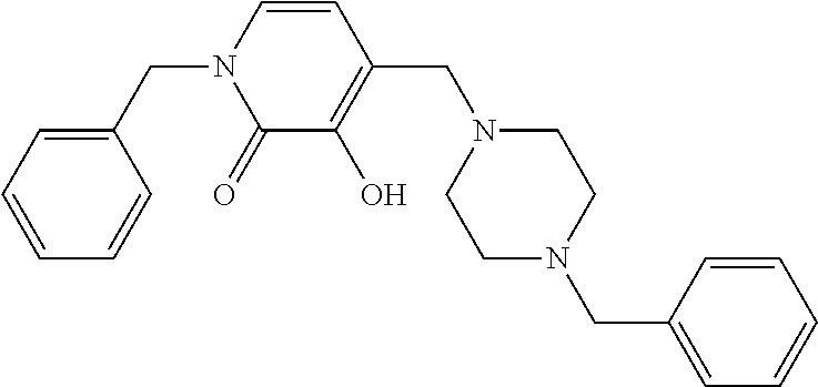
C1(CN2C(=O)C(O)=C(CN3CCN(CC4=CC=CC=C4)CC3)C=C2)=CC=CC=C1
